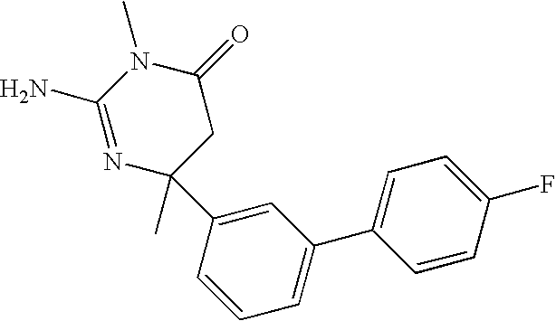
N1=C(N)N(C)C(=O)CC1(C)C1=CC(C2=CC=C(F)C=C2)=CC=C1
